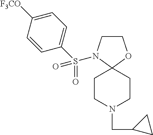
C1CN(S(C2=CC=C([F3CO])C=C2)(=O)=O)C2(O1)CCN(CC1CC1)CC2
